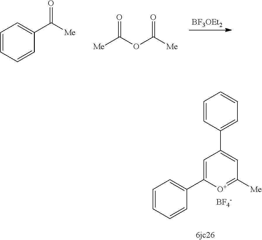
C1=CC=CC(C([Me])=O)=C1.[BF3OEt2].[Me]C(OC([Me])=O)=O.C1=CC=CC(C2=CC(C3=CC=CC=C3)=CC([Me])=[O+]2)=C1.[BF4-]
